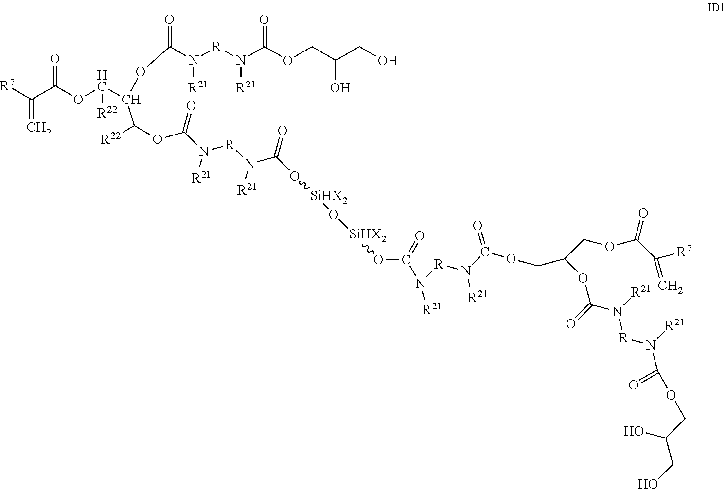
[R7]C(C(OC(C(OC(N([R]N(C(OCC(CO)O)=O)[R21])[R21])=O)C([R22])OC(N([R]N(C(O[SiHX2]O[SiHX2]OC(N([R]N(C(OCC(OC(N([R21])[R]N(C(=O)OCC(CO)O)[R21])=O)COC(C([R7])=C)=O)=O)[R21])[R21])=O)=O)[R21])[R21])=O)[R22])=O)=C
